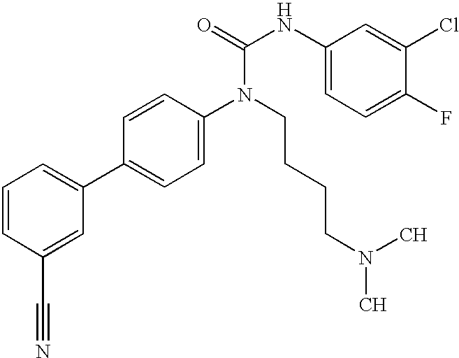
C1=CC(C#N)=CC(C2=CC=C(N(CCCCN(C)C)C(NC3=CC=C(F)C(Cl)=C3)=O)C=C2)=C1
